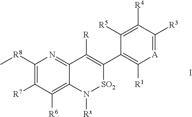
I.[A]1=C([R3])C([R4])=C([R5])C(C2=C([R])C3=NC([R8]C)=C([R7])C([R6])=C3N([Rx])[SO2]2)=C1[R1]
